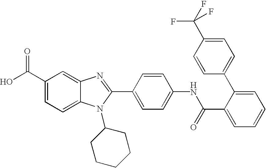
OC(C1=CC=C2C(=C1)N=C(C1=CC=C(NC(C3=CC=CC=C3C3=CC=C(C(F)(F)F)C=C3)=O)C=C1)N2C1CCCCC1)=O
